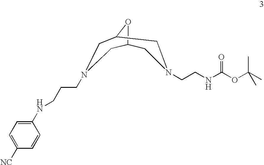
C1=CC(NCCCN2CC3OC(C2)CN(CCNC(OC(C)(C)C)=O)C3)=CC=C1[NC]
